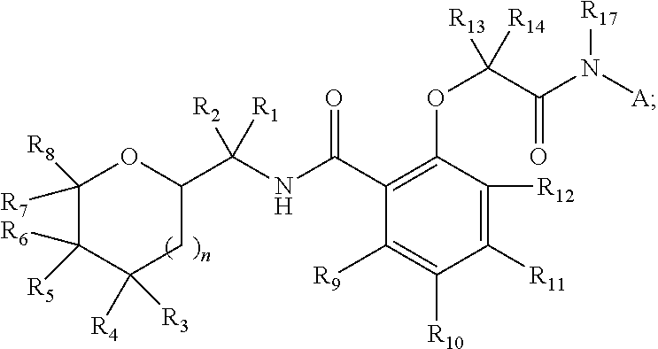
C1([R8])([R7])C([R6])([R5])C([R4])([R3])CC(C(NC(C2=C(OC(C(N([A])[R17])=O)([R13])[R14])C([R12])=C([R11])C([R10])=C2[R9])=O)([R2])[R1])O1
